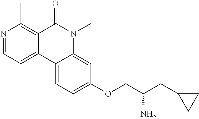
N1=CC=C2C(=C1C)C(=O)N(C)C1=CC(OCC(CC3CC3)N)=CC=C21
